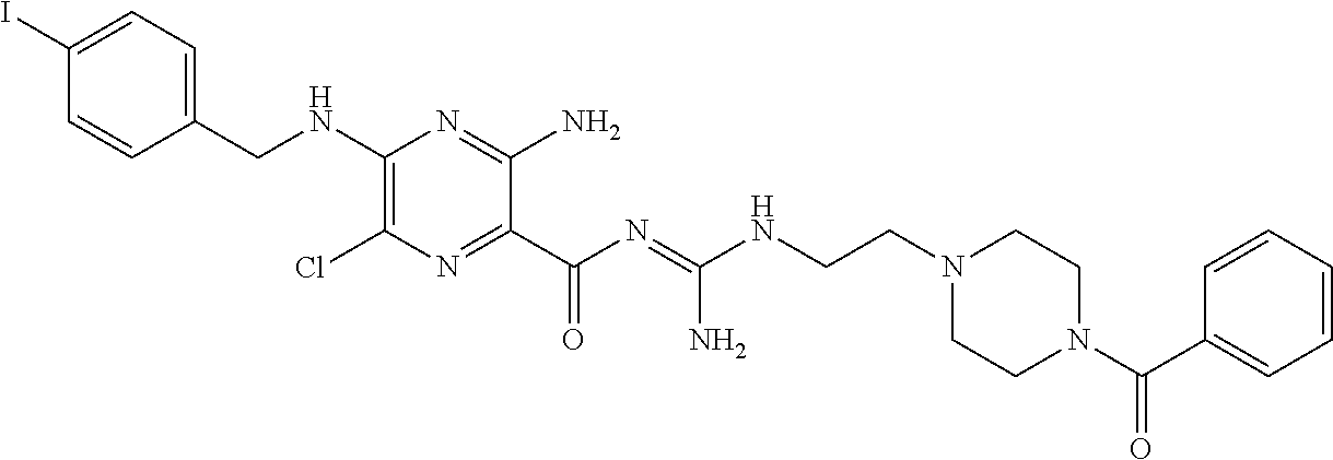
C1=C(I)C=CC(CNC2=C(Cl)N=C(C(N=C(NCCN3CCN(C(C4=CC=CC=C4)=O)CC3)N)=O)C(N)=N2)=C1
